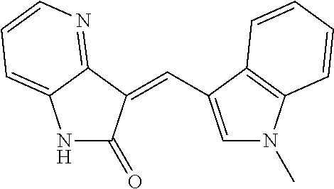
N1C(=O)C(=CC2=CN(C)C3=C2C=CC=C3)C2=NC=CC=C12
